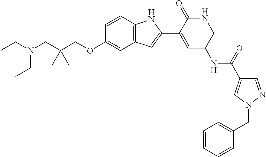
C(OC1=CC2=C(C=C1)NC(C1=CC(NC(C3=CN(CC4=CC=CC=C4)N=C3)=O)CNC1=O)=C2)C(CN(CC)CC)(C)C
